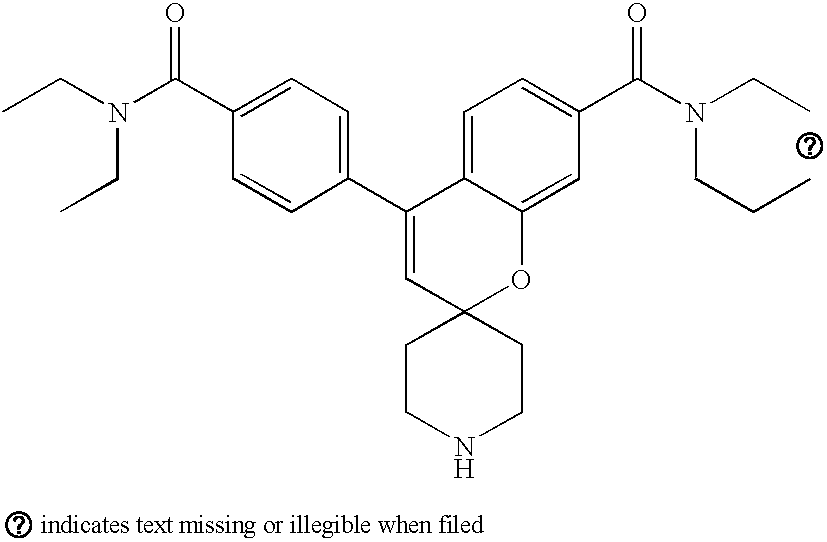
CCN(C(C1=CC=C(C2=CC3(OC4=CC(C(N(CCC)CC)=O)=CC=C24)CCNCC3)C=C1)=O)CC
